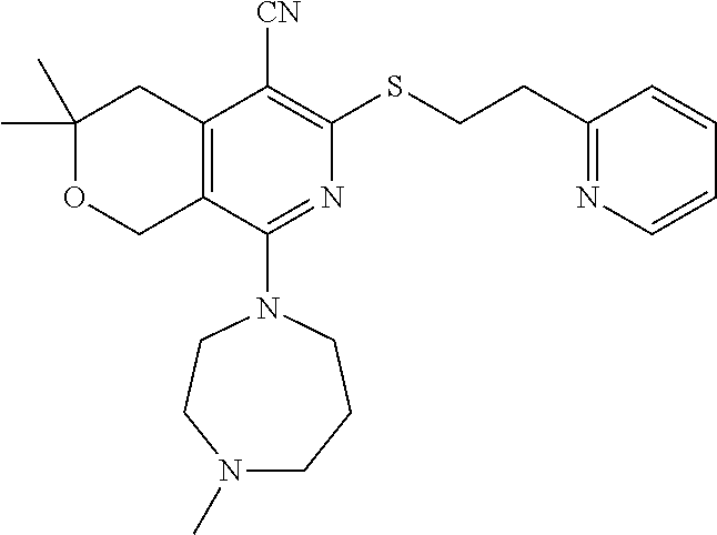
C1(C)(C)OCC2=C(C1)C([CN])=C(SCCC1=NC=CC=C1)N=C2N1CCN(C)CCC1
